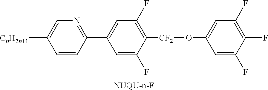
[NUQU-n-F].C1=C([CnH2n+1])C=CC(C2=CC(F)=C([CF2]OC3=CC(F)=C(F)C(F)=C3)C(F)=C2)=N1
